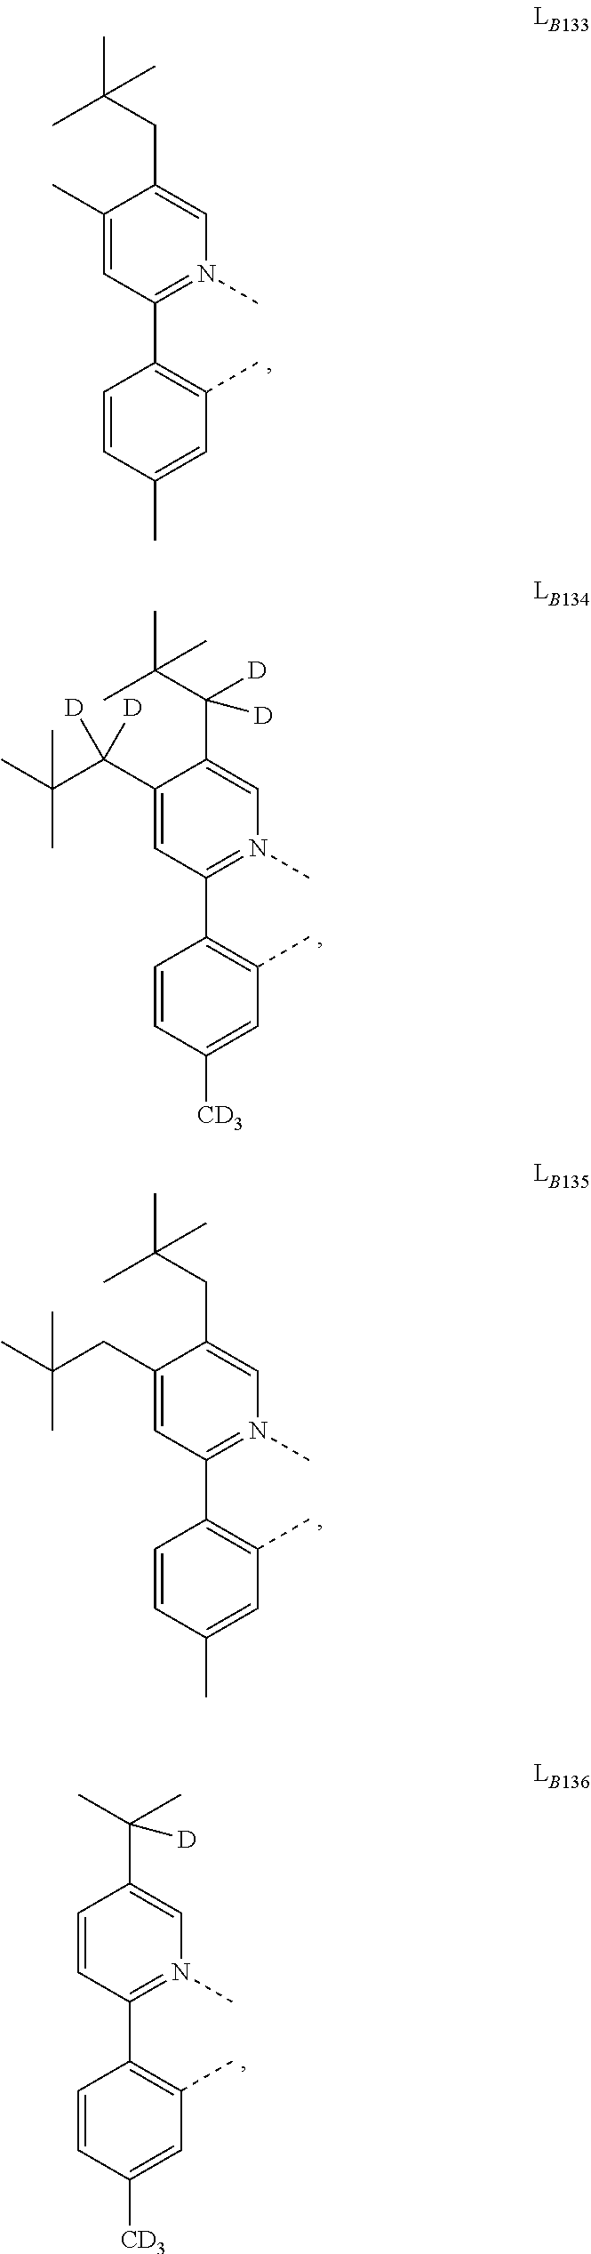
C1(C)=CC(C2=C(C)C=C(C)C=C2)=N(C)C=C1CC(C)(C)C.C1(C(C(C)(C)C)([D])[D])=CC(C2=C(C)C=C([CD3])C=C2)=N(C)C=C1C(C(C)(C)C)([D])[D].C1(CC(C)(C)C)=CC(C2=C(C)C=C(C)C=C2)=N(C)C=C1CC(C)(C)C.C1=CC(C2=C(C)C=C([CD3])C=C2)=N(C)C=C1C(C)(C)[D]
